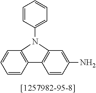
C1=CC2=C(C=C1)N(C1=CC=CC=C1)C1=C2C=CC(N)=C1
